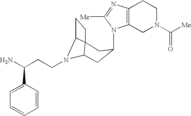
N1(C2CC3N(CCC(N)C4=CC=CC=C4)C4C3(CC4)C2)C2=C(N=C1[Me])CCN(C([Me])=O)C2
